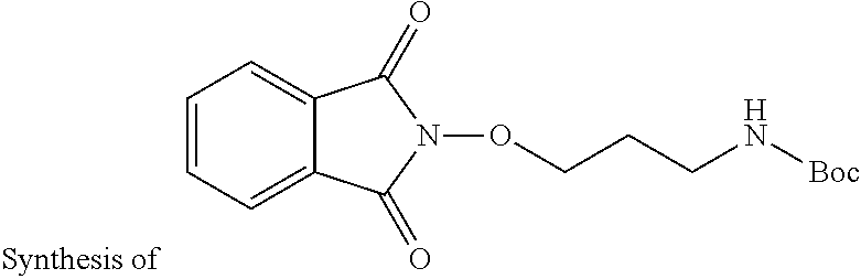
C1=CC=C2C(=C1)C(=O)N(OCCCN[Boc])C2=O
